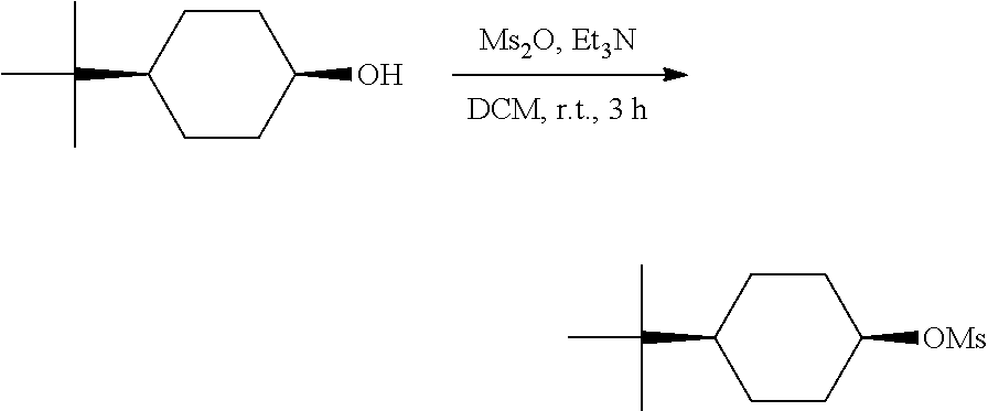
C1CC(O)CCC1C(C)(C)C.C1CC([OMs])CCC1C(C)(C)C
